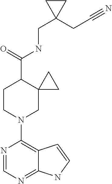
N1=CN=C2C(=C1N1CC3(C(C(=O)NCC4(CC#N)CC4)CC1)CC3)C=CN2
